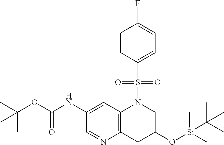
C1(NC(OC(C)(C)C)=O)=CC2=C(CC(O[Si](C)(C)C(C)(C)C)CN2S(C2=CC=C(F)C=C2)(=O)=O)N=C1
